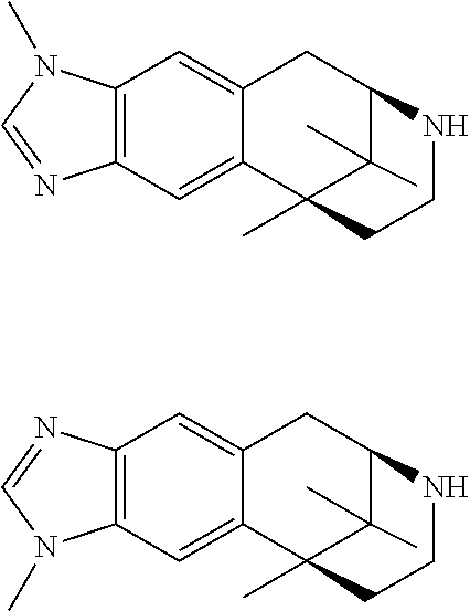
C12=CC3=C(C=C1CC1C(C)(C)C2(C)CCN1)N(C)C=N3.C12=CC3=C(C=C1CC1C(C)(C)C2(C)CCN1)N=CN3C
